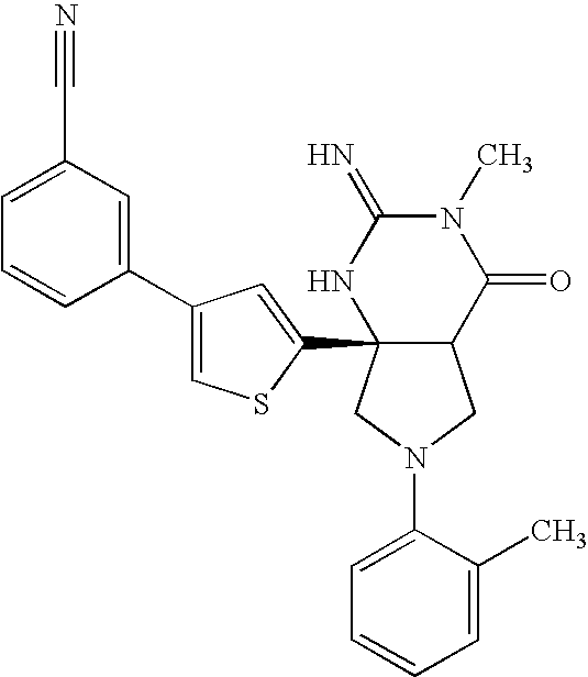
C1(N2CC3C(C4=CC(C5=CC(C#N)=CC=C5)=CS4)(C2)NC(=N)N(C)C3=O)=CC=CC=C1C
